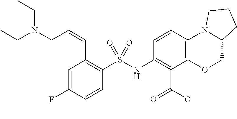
C1=C(F)C=CC(S(NC2=C(C(OC)=O)C3=C(C=C2)N2C(CO3)CCC2)(=O)=O)=C1C=CCN(CC)CC
